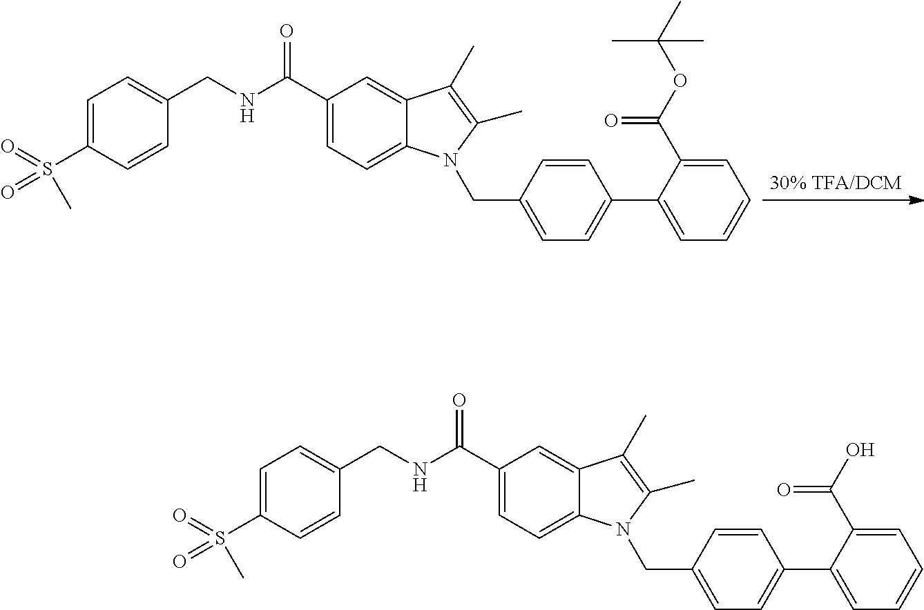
C1=C(S(=O)(=O)C)C=CC(CNC(C2=CC=C3C(=C2)C(C)=C(C)N3CC2=CC=C(C3=CC=CC=C3C(OC(C)(C)C)=O)C=C2)=O)=C1.C1=C(S(C)(=O)=O)C=CC(CNC(C2=CC=C3C(=C2)C(C)=C(C)N3CC2=CC=C(C3=CC=CC=C3C(O)=O)C=C2)=O)=C1
